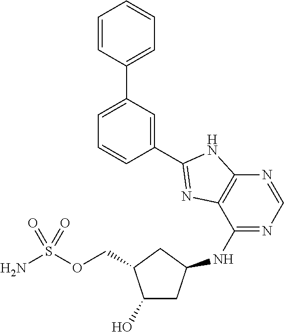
C(OS(N)(=O)=O)C1C(O)CC(NC2=NC=NC3=C2N=C(C2=CC(C4=CC=CC=C4)=CC=C2)N3)C1
